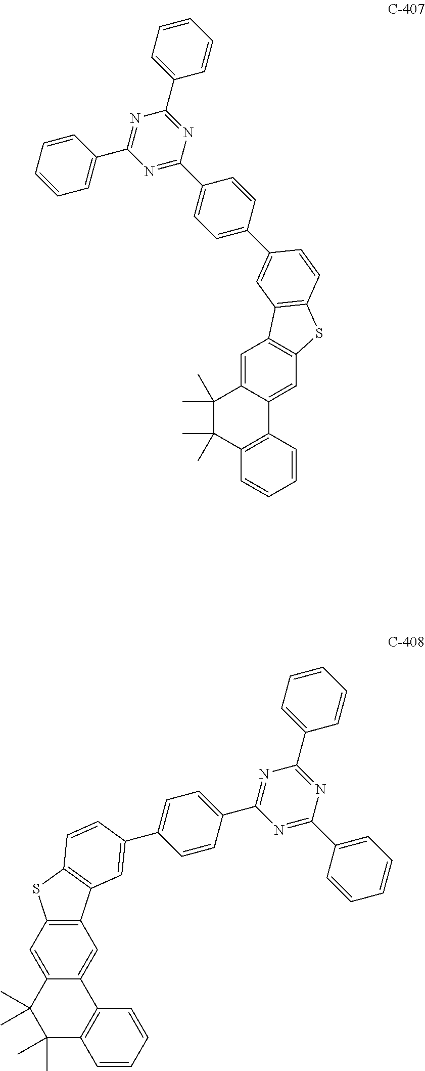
C1=C2C(=CC3=C1C1=C(S3)C=CC(C3=CC=C(C4=NC(C5=CC=CC=C5)=NC(C5=CC=CC=C5)=N4)C=C3)=C1)C1=C(C(C)(C)C2(C)C)C=CC=C1.C12=C(C=C3C(=C1)C1=C(C(C)(C)C3(C)C)C=CC=C1)SC1=C2C=C(C2=CC=C(C3=NC(C4=CC=CC=C4)=NC(C4=CC=CC=C4)=N3)C=C2)C=C1
